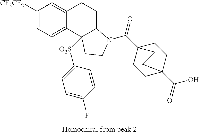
C1([CF3CF2])=CC=C2C(=C1)CCC1C2([O2S]C2=CC=C(F)C=C2)CCN1C(C12CCC(C(=O)O)(CC1)CC2)=O
